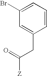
C1(Br)=CC=CC(CC([Z])=O)=C1
